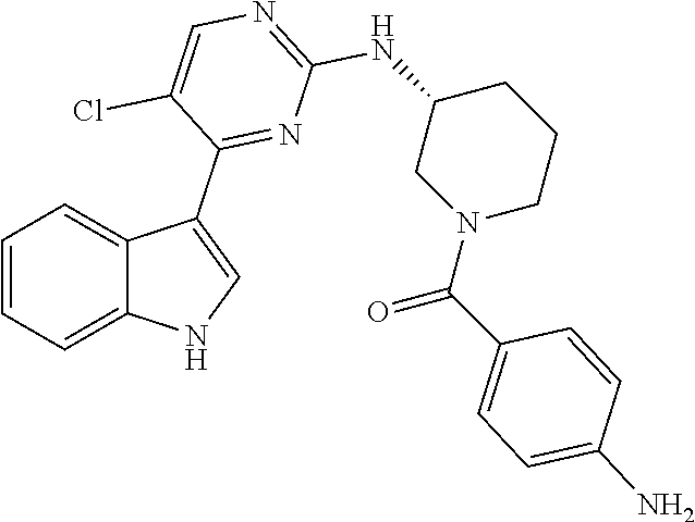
C1=CC=C2C(=C1)C(C1=NC(NC3CN(C(C4=CC=C(N)C=C4)=O)CCC3)=NC=C1Cl)=CN2
